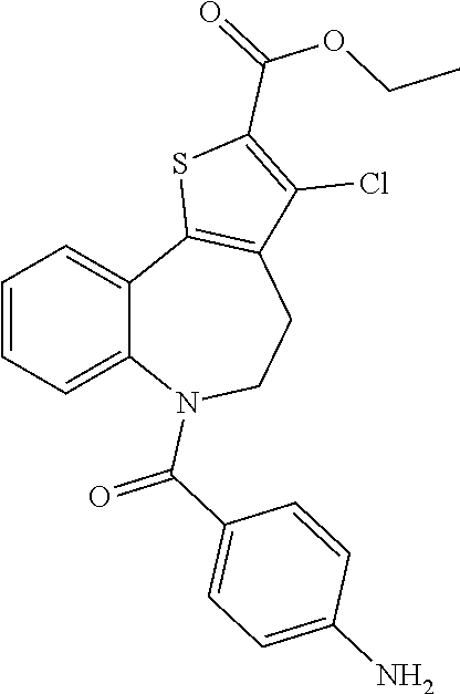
C1=CC=C2C(=C1)C1=C(CCN2C(C2=CC=C(N)C=C2)=O)C(Cl)=C(C(=O)OCC)S1
